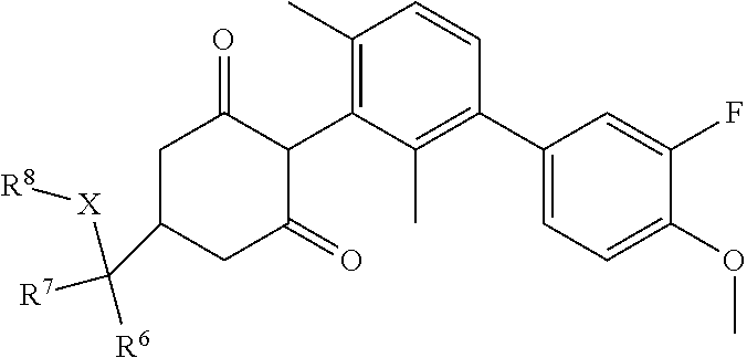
C1(C2=C(C)C(C3C(=O)CC(C([R6])([R7])[X][R8])CC3=O)=C(C)C=C2)=CC=C(OC)C(F)=C1
